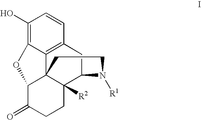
C1(O)=C2C3=C(C=C1)CC1C4([R2])C3(C(C(=O)CC4)O2)CCN1[R1]
